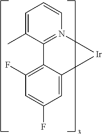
C1=C(F)C=C2C(=C1F)C1=N(C=CC=C1C)[Ir]2
